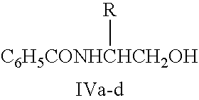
[C6H5CONHCHCH2OH][R]
